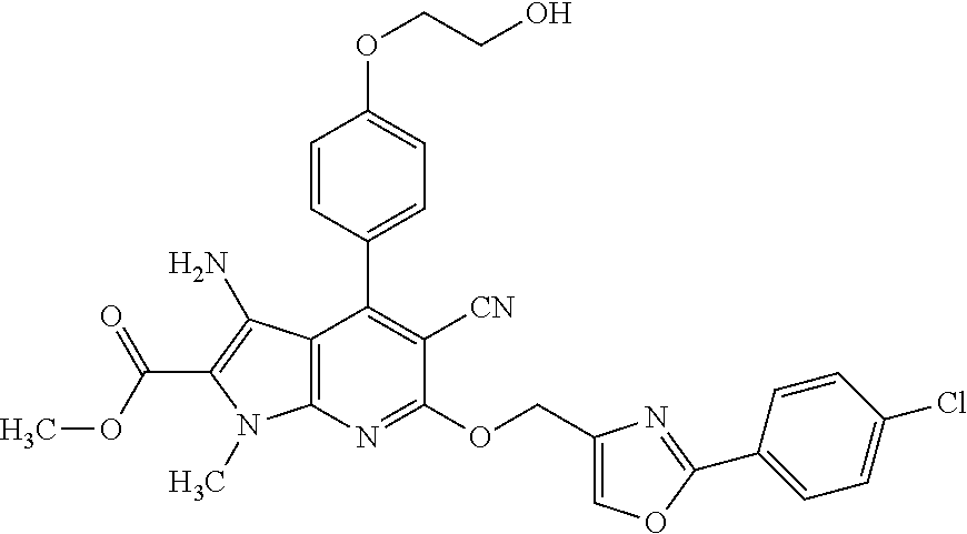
C12=C(N=C(OCC3=COC(C4=CC=C(Cl)C=C4)=N3)C([CN])=C1C1=CC=C(OCCO)C=C1)N(C)C(C(OC)=O)=C2N
